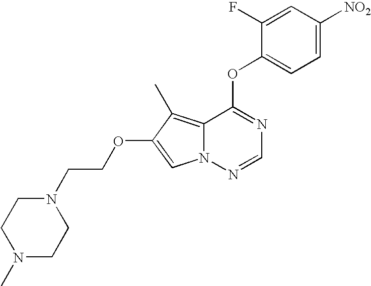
C1=C(F)C(OC2=NC=NN3C2=C(C)C(OCCN2CCN(C)CC2)=C3)=CC=C1[NO2]
